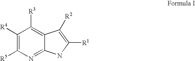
C1([R4])=C([R5])N=C2C(=C1[R3])C([R2])=C([R1])N2
